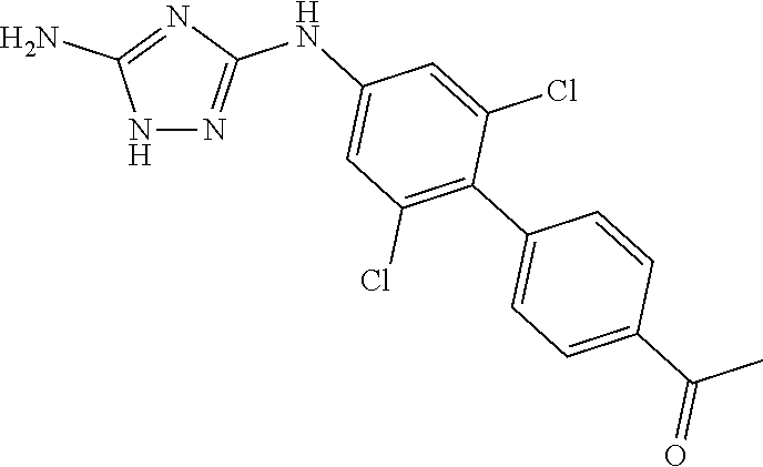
N1N=C(NC2=CC(Cl)=C(C3=CC=C(C(C)=O)C=C3)C(Cl)=C2)N=C1N
